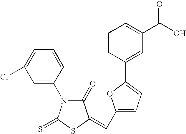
C1=C(N2C(=O)C(=CC3=CC=C(C4=CC(C(O)=O)=CC=C4)O3)SC2=S)C=CC=C1Cl
